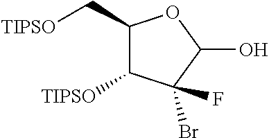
C1(C[TIPSO])C([TIPSO])C(Br)(F)C(O)O1
